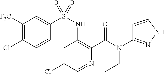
C1=C(Cl)C=NC(C(N(CC)C2=NNC=C2)=O)=C1NS(=O)(C1=CC([F3C])=C(Cl)C=C1)=O
